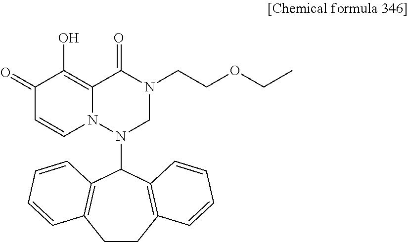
C1(=O)C=CN2C(=C1O)C(=O)N(CCOCC)CN2C1C2=C(CCC3=C1C=CC=C3)C=CC=C2
